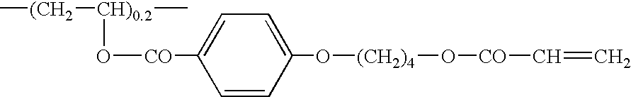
C[(CH2][CH)0.2](C)O[CO]C1=CC=C(O[(CH2)4]O[CO]C=C)C=C1
